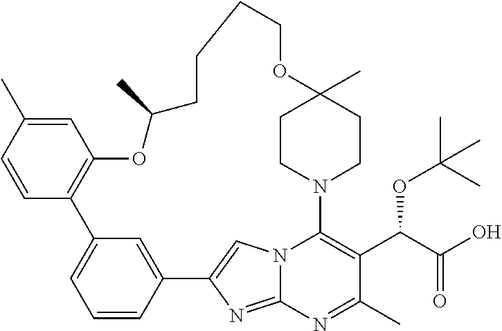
C1=C(C)C=CC2=C1OC(C)CCCCOC1(C)CCN(C3=C(C(C(O)=O)OC(C)(C)C)C(C)=NC4=NC(=CN43)C3=CC2=CC=C3)CC1
